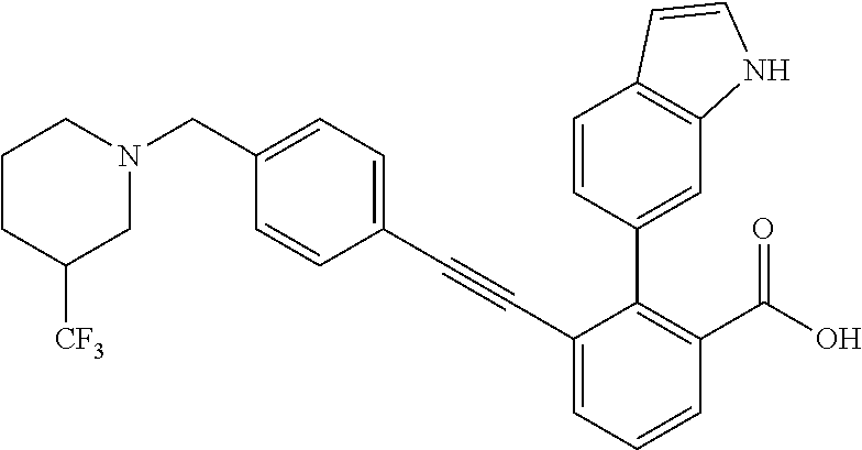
C1CC([CF3])CN(CC2=CC=C(C#CC3=CC=CC(C(=O)O)=C3C3=CC4=C(C=CN4)C=C3)C=C2)C1
